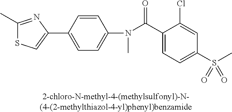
C1(C)=NC(C2=CC=C(N(C(C3=CC=C(S(C)(=O)=O)C=C3Cl)=O)C)C=C2)=CS1
